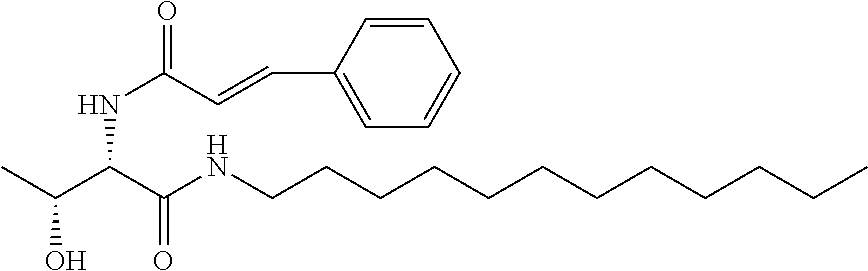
CC(C(C(NCCCCCCCCCCCC)=O)NC(C=CC1=CC=CC=C1)=O)O
